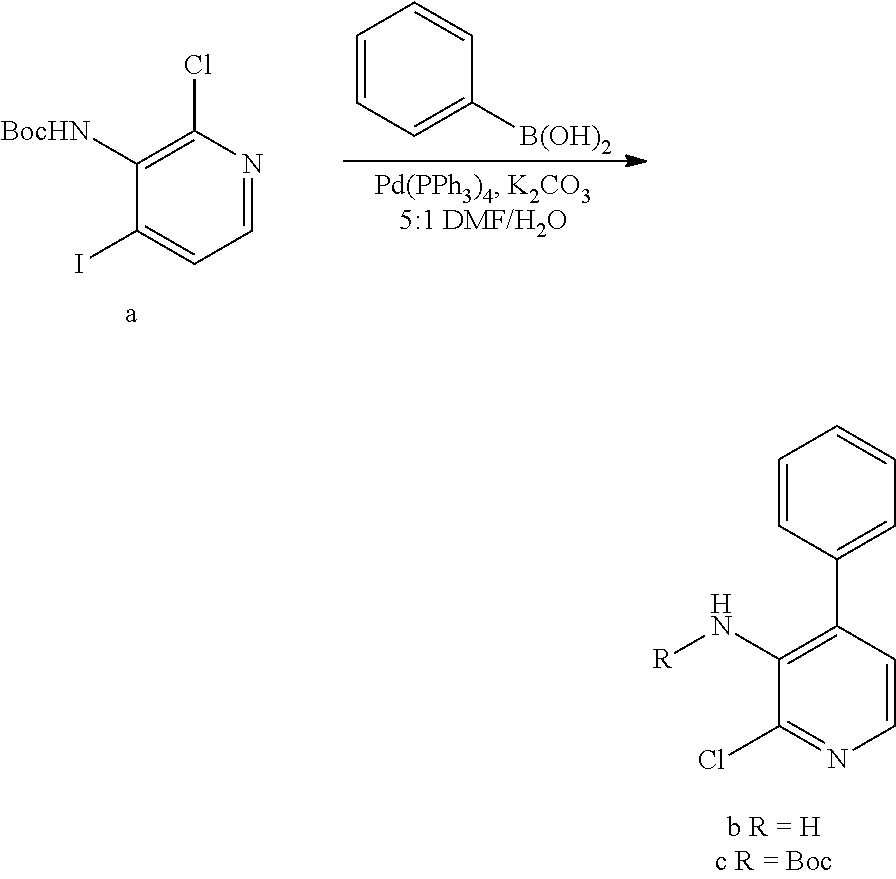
C1([BocHN])=C(Cl)N=CC=C1I.C1=CC=C([B(OH)2])C=C1.C1=CC(C2=C(N[R])C(Cl)=NC=C2)=CC=C1
